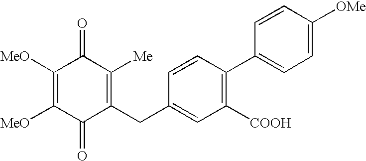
C1([MeO])=C([MeO])C(=O)C(CC2=CC([COOH])=C(C3=CC=C([OMe])C=C3)C=C2)=C([Me])C1=O
